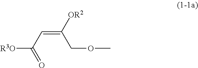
[R3O]C(=O)C=C(COC)[OR2]
